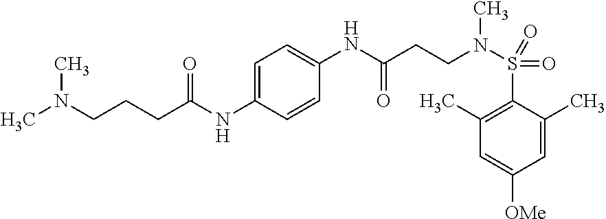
C1=C(C)C(S(=O)(=O)N(CCC(NC2=CC=C(NC(CCCN(C)C)=O)C=C2)=O)C)=C(C)C=C1[OMe]
